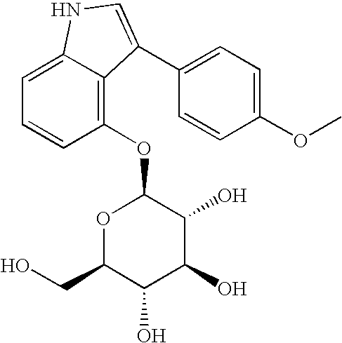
C1(OC)=CC=C(C2=CNC3=CC=CC(OC4OC(CO)C(O)C(O)C4O)=C32)C=C1
